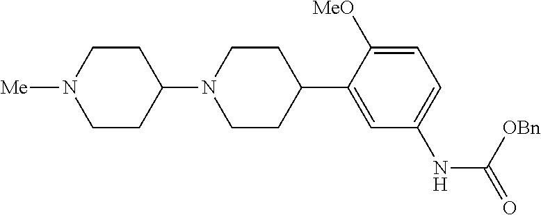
C1=C(C2CCN(C3CCN([Me])CC3)CC2)C([MeO])=CC=C1NC(=O)[OBn]
